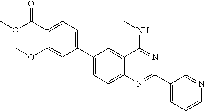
C1(C2=CC=C(C(OC)=O)C(OC)=C2)=CC=C2C(=C1)C(NC)=NC(C1=CC=CN=C1)=N2
